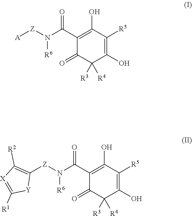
[A][Z]N(C(C1=C(O)C([R5])=C(O)C([R3])([R4])C1=O)=O)[R6].C1([Z]N(C(C2=C(O)C([R5])=C(O)C([R3])([R4])C2=O)=O)[R6])=C([R2])[X]=C([R1])[Y]1
